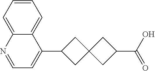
C1=C2C(=CC=C1)C(C1CC3(C1)CC(C(O)=O)C3)=CC=N2
